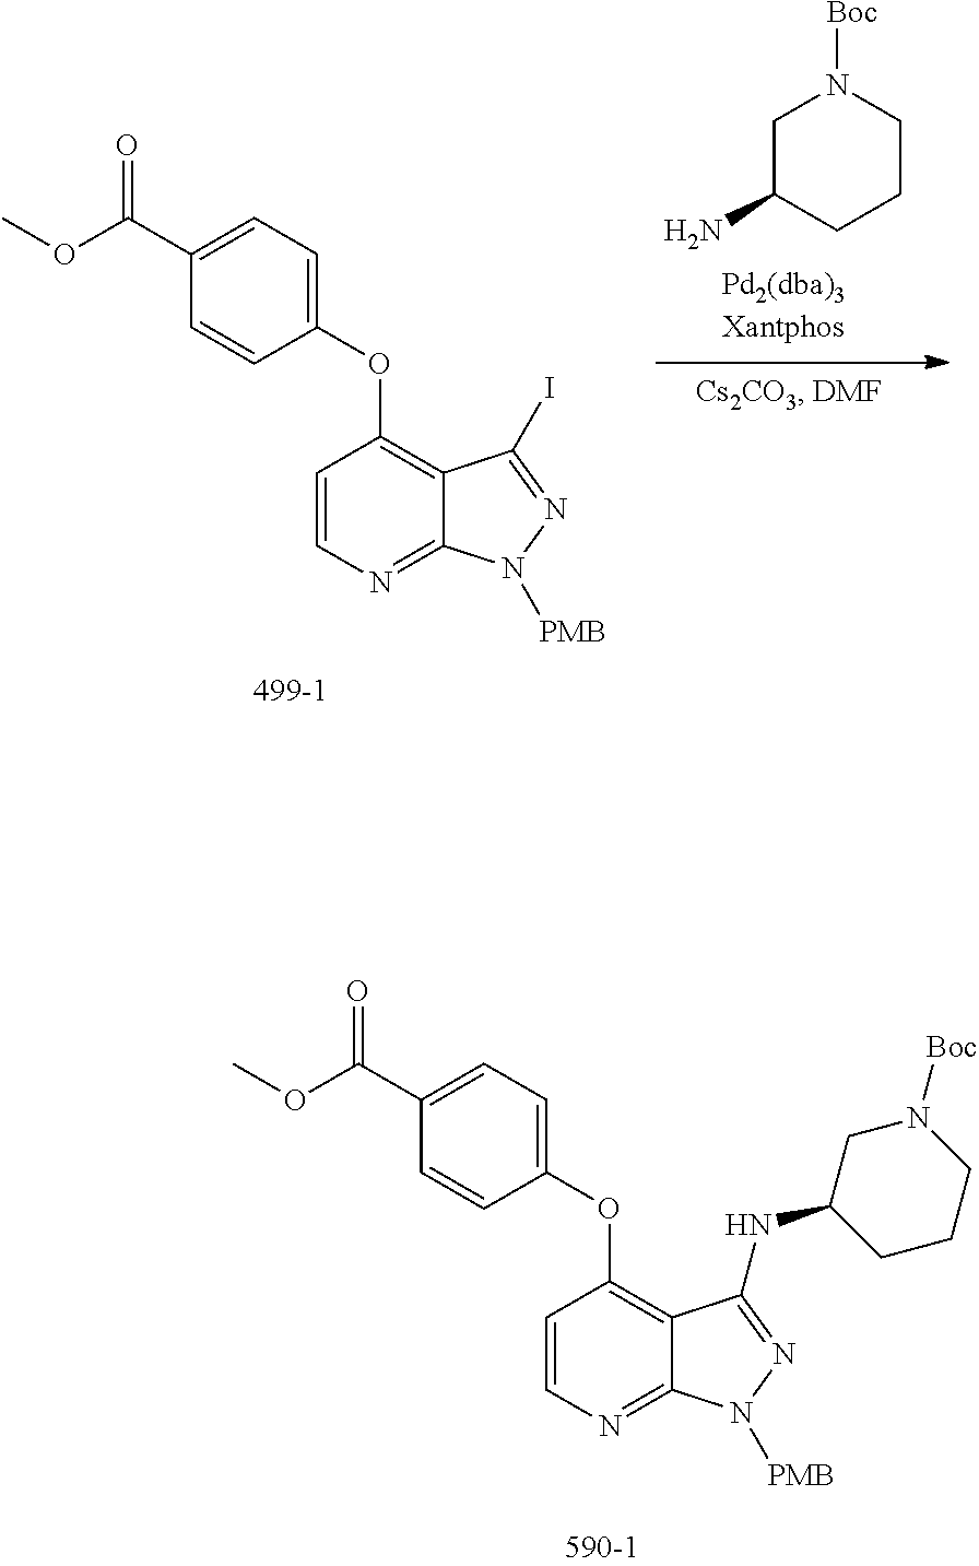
COC(C1=CC=C(OC2=C3C(=NC=C2)N([PMB])N=C3NC2CCCN([Boc])C2)C=C1)=O.COC(C1=CC=C(OC2=C3C(=NC=C2)N([PMB])N=C3I)C=C1)=O.C1C(N)CCCN1[Boc]
